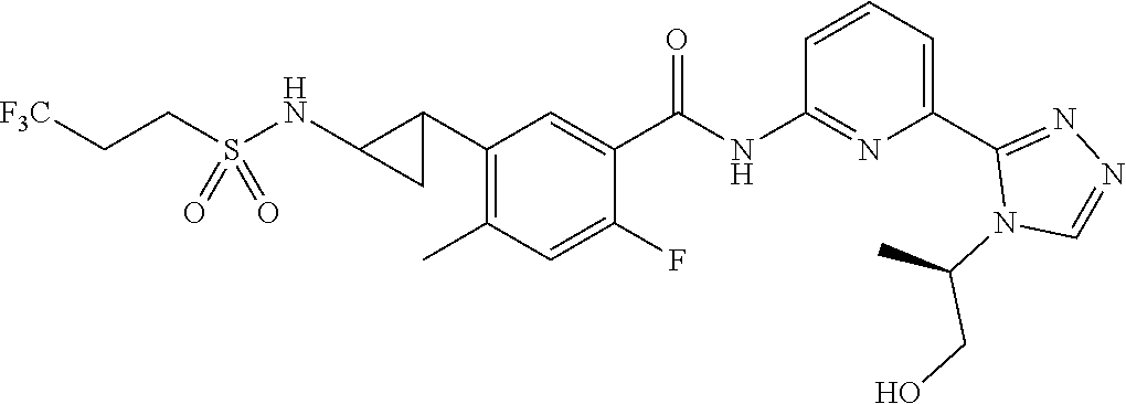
C1(C2C(NS(CC[F3C])(=O)=O)C2)=C(C)C=C(F)C(C(NC2=NC(C3=NN=CN3C(C)CO)=CC=C2)=O)=C1
